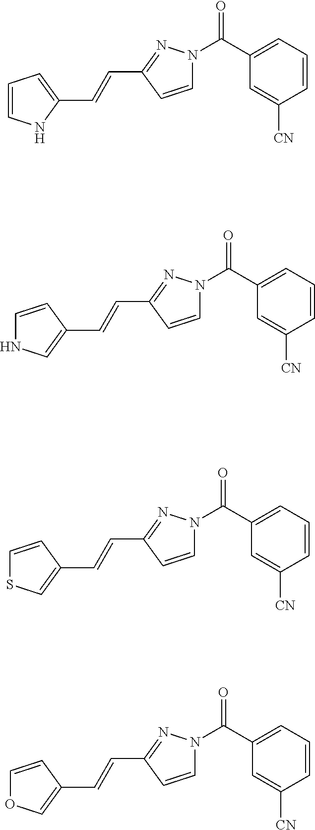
C1=CNC(C=CC2=NN(C(C3=CC=CC([CN])=C3)=O)C=C2)=C1.C1=CC(C=CC2=NN(C(C3=CC=CC([CN])=C3)=O)C=C2)=CN1.C1=CC(C=CC2=NN(C(C3=CC=CC([CN])=C3)=O)C=C2)=CS1.C1=CC(C=CC2=NN(C(C3=CC=CC([CN])=C3)=O)C=C2)=CO1
